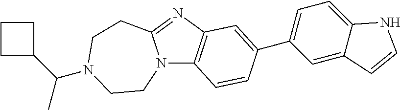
N12C3=C(N=C1CCN(C(C1CCC1)C)CC2)C=C(C1=CC=C2C(=C1)C=CN2)C=C3
